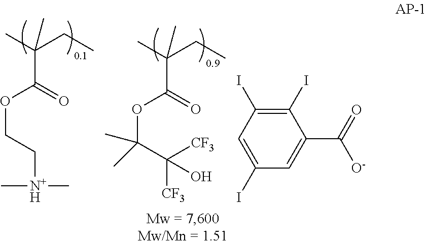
CC(CC)(C(OCC[N+H](C)C)=O)C.CC(CC)(C(OC(C([CF3])([CF3])O)(C)C)=O)C.O=C([O-])C1=CC(I)=CC(I)=C1I
